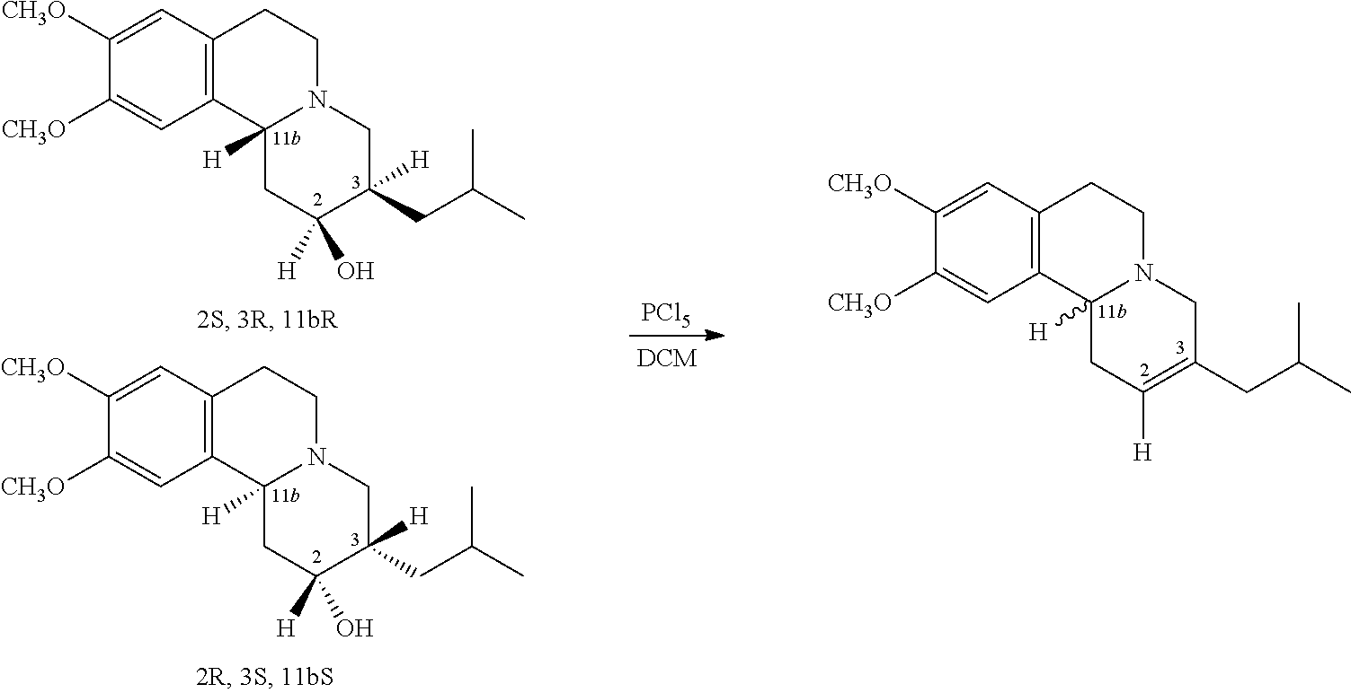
C1([CH3O])=CC2=C(C=C1[CH3O])C1([H])N(CC2)CC(CC(C)C)([H])C(O)([H])C1.C1([CH3O])=CC2=C(C=C1[CH3O])C1([H])N(CC2)CC(CC(C)C)([H])C(O)([H])C1.[PCl5].C1([CH3O])=CC2=C(C=C1[CH3O])C1([H])N(CC2)CC(CC(C)C)=C([H])C1
